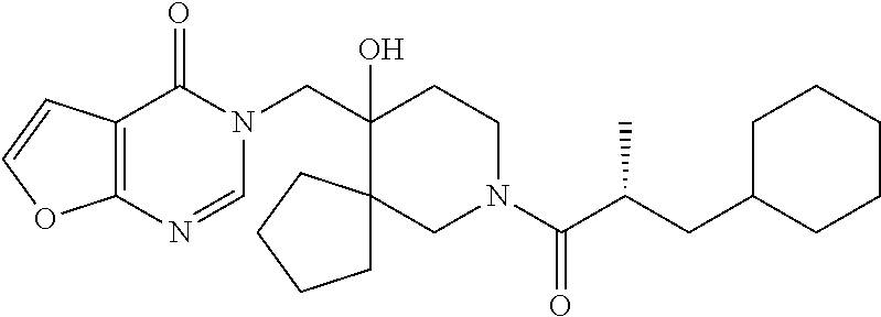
C(C1(O)CCN(C(C(CC2CCCCC2)C)=O)CC12CCCC2)N1C(=O)C2=C(N=C1)OC=C2
